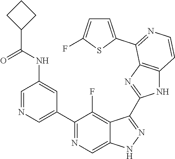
C1=NC=C(C2=NC=C3C(=C2F)C(C2=NC4=C(N2)C=CN=C4C2=CC=C(F)S2)=NN3)C=C1NC(C1CCC1)=O
